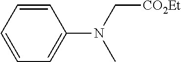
C1=CC=CC(N(C[CO2Et])C)=C1
